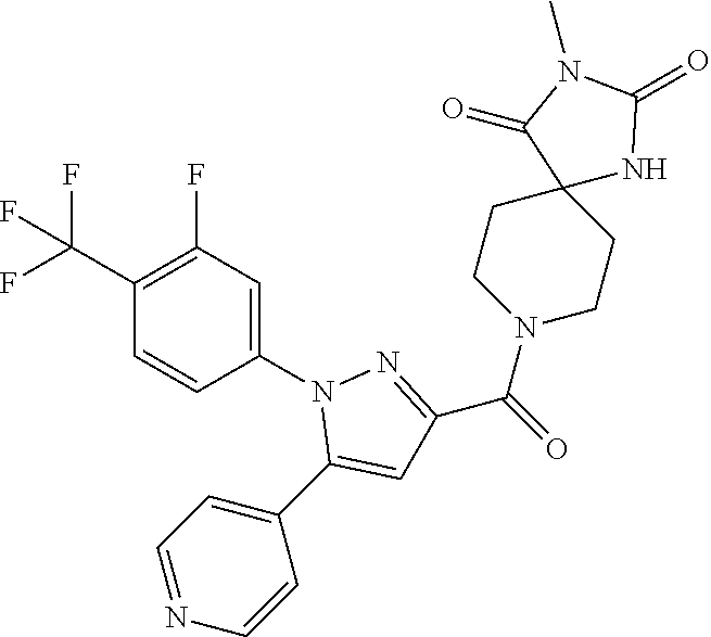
C1(C(F)(F)F)=C(F)C=C(N2C(C3=CC=NC=C3)=CC(C(=O)N3CCC4(CC3)NC(=O)N(C)C4=O)=N2)C=C1
